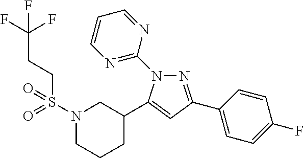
N1=C(C2=CC=C(F)C=C2)C=C(C2CN(S(=O)(CCC(F)(F)F)=O)CCC2)N1C1=NC=CC=N1
